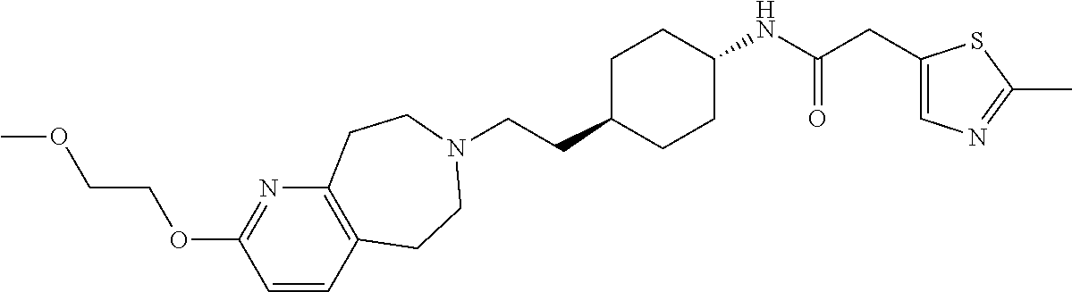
C(CC1CCC(NC(CC2=CN=C(C)S2)=O)CC1)N1CCC2=C(N=C(OCCOC)C=C2)CC1
